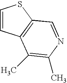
C1=CC2=C(S1)C=NC(C)=C2C
